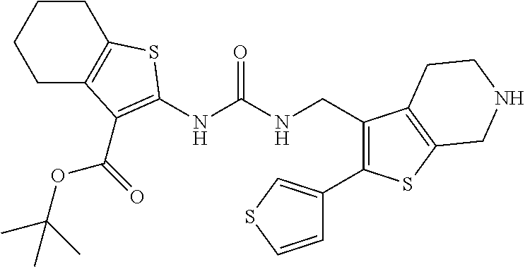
C1C2=C(CCC1)SC(NC(NCC1=C(C3=CSC=C3)SC3=C1CCNC3)=O)=C2C(OC(C)(C)C)=O
